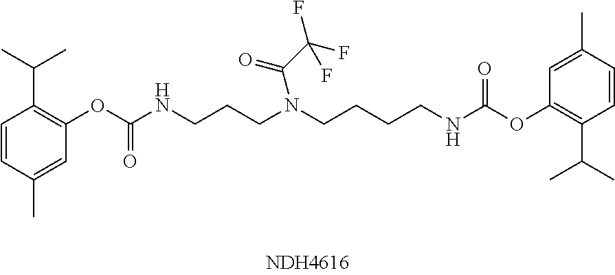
C1=CC(C)=CC(OC(NCCCN(CCCCNC(OC2=C(C(C)C)C=CC(C)=C2)=O)C(C(F)(F)F)=O)=O)=C1C(C)C
